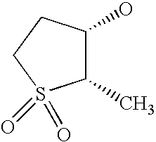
C1(C)C(O)CCS1(=O)=O
